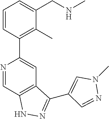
N1=CC2=C(C=C1C1=C(C)C(CNC)=CC=C1)C(C1=CN(C)N=C1)=NN2
